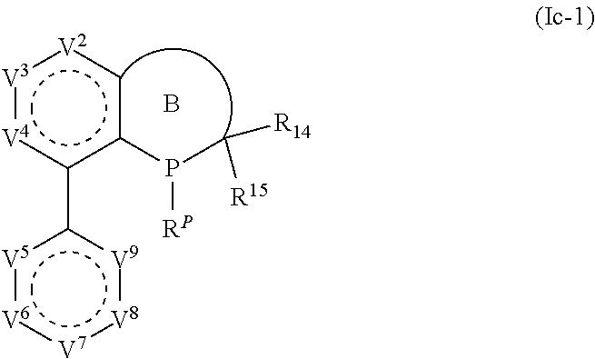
[V4]1:[V3]:[V2]cc(P(C([R15])[R14])[RP])c1-c1[V5]:[V6]:[V7]:[V8]:[V9]1.B
